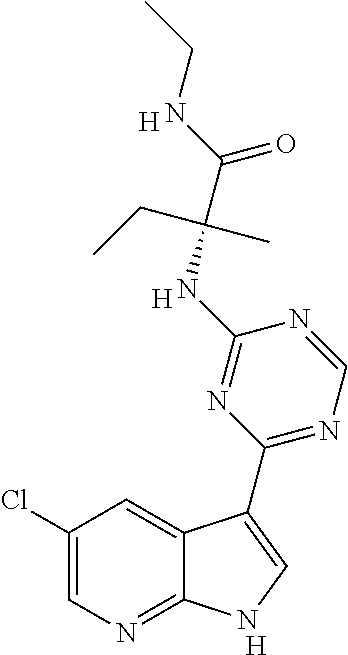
C1(Cl)=CN=C2C(=C1)C(C1=NC=NC(NC(C(NCC)=O)(CC)C)=N1)=CN2.[H].[H].[H]
